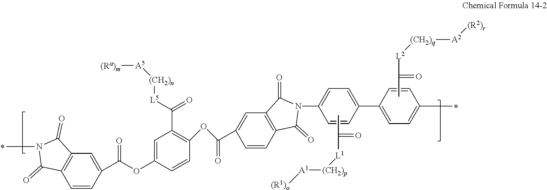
C12=C(C=CC(C(OC3=CC(C(=O)[L5][(CH2)n][A5][(Ra)m])=C(OC(C4=CC5=C(C=C4)C(=O)N(C4=CC=C(C6=CC=C(C)C=C6)C=C4)C5=O)=O)C=C3)=O)=C1)C(=O)N(C)C2=O.CC([L1][(CH2)p][A1][(R1)o])=O.CC([L2][(CH2)q][A2][(R2)r])=O
